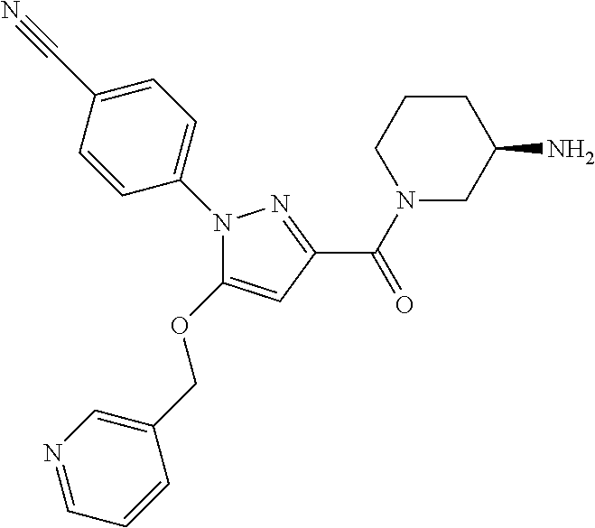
C1(N2C(OCC3=CN=CC=C3)=CC(C(N3CC(N)CCC3)=O)=N2)=CC=C(C#N)C=C1
